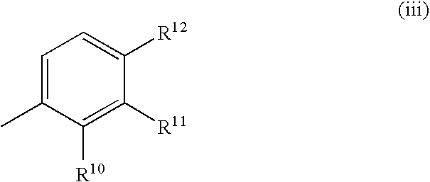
C1=C(C)C([R10])=C([R11])C([R12])=C1
